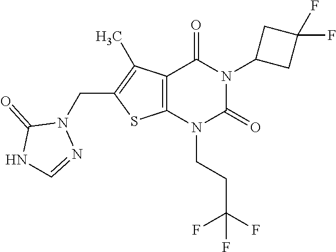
C12=C(N(CCC(F)(F)F)C(=O)N(C3CC(F)(F)C3)C1=O)SC(CN1C(=O)NC=N1)=C2C
